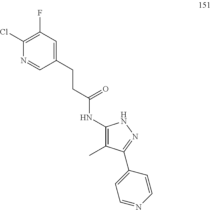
C1(CCC(NC2=C(C)C(C3=CC=NC=C3)=NN2)=O)=CC(F)=C(Cl)N=C1
